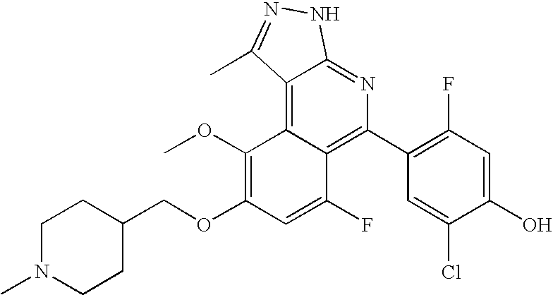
C1(C2=C3C(=C4C(=N2)NN=C4C)C(OC)=C(OCC2CCN(C)CC2)C=C3F)=C(F)C=C(O)C(Cl)=C1
